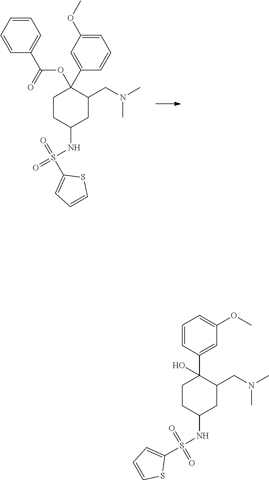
O=S(=O)(C1=CC=CS1)NC1CC(CN(C)C)C(C2=CC(OC)=CC=C2)(OC(C2=CC=CC=C2)=O)CC1.N(C)(CC1C(C2=CC(OC)=CC=C2)(O)CCC(NS(=O)(C2=CC=CS2)=O)C1)C
